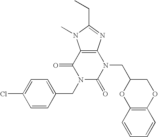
C12=C(N=C(CC)N1C)N(CC1OC3=C(OC1)C=CC=C3)C(=O)N(CC1=CC=C(Cl)C=C1)C2=O
